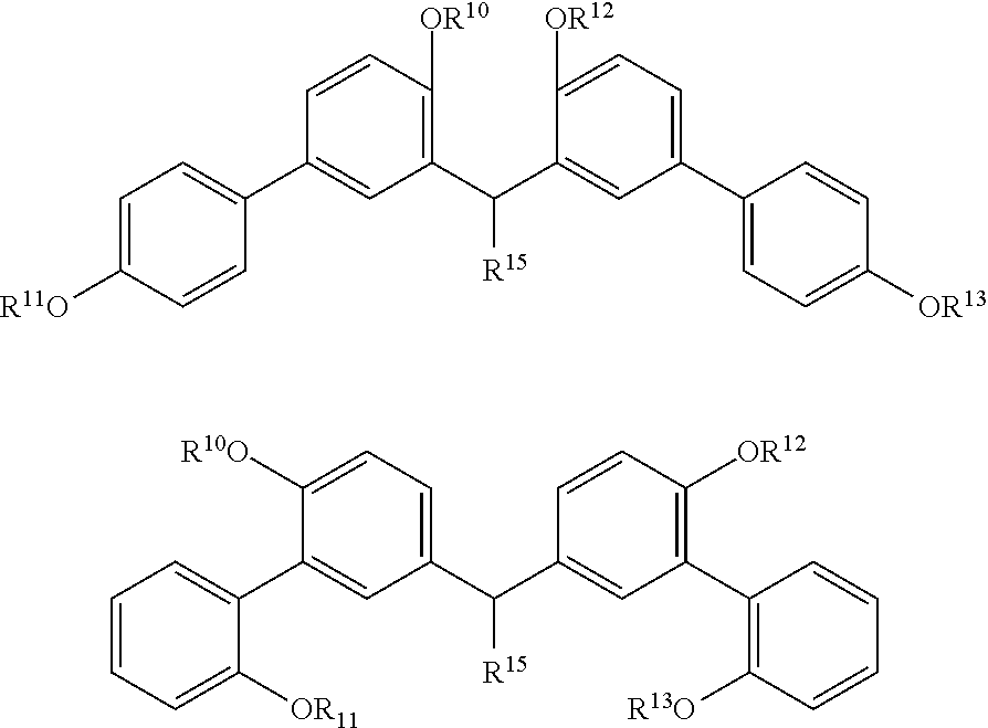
C1=C([R11O])C=CC(C2=CC(C([R15])C3=CC(C4=CC=C([OR13])C=C4)=CC=C3[OR12])=C([OR10])C=C2)=C1.C1=CC=C([OR11])C(C2=CC(C([R15])C3=CC(C4=C([R13O])C=CC=C4)=C([OR12])C=C3)=CC=C2[R10O])=C1
